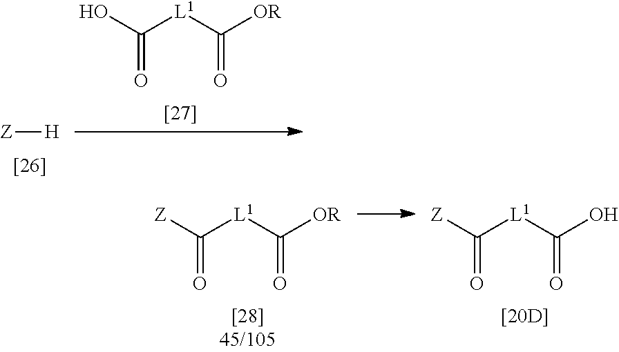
C([L1]C([OR])=O)(O)=O.[Z][H].C([L1]C([OR])=O)([Z])=O.C([L1]C(O)=O)([Z])=O
